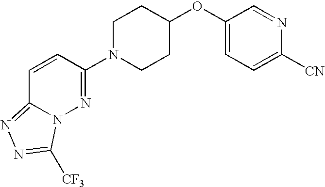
C1(OC2CCN(C3=NN4C(=NN=C4[CF3])C=C3)CC2)=CC=C([CN])N=C1
